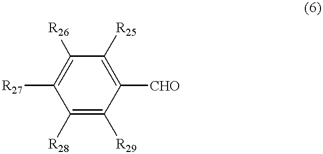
C1([R28])=C([R29])C([CHO])=C([R25])C([R26])=C1[R27]
